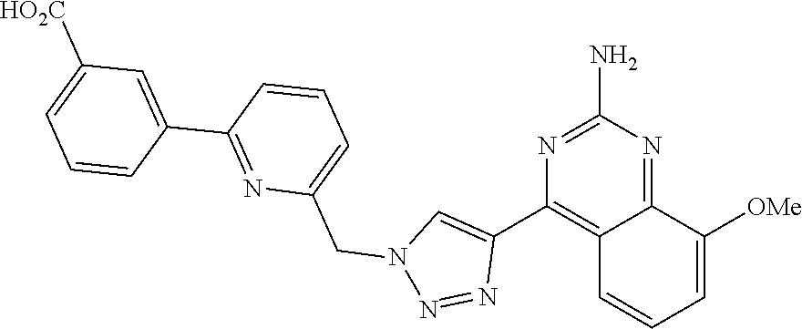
C12=NC(N)=NC(C3=CN(CC4=CC=CC(C5=CC([HO2C])=CC=C5)=N4)N=N3)=C1C=CC=C2[OMe]
